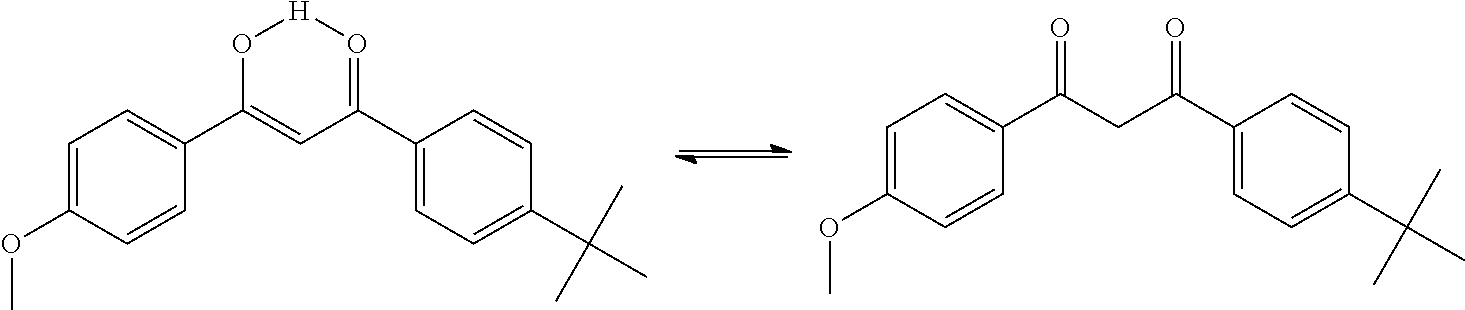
C1=C(OC)C=CC(C2=CC(C3=CC=C(C(C)(C)C)C=C3)=O[H]O2)=C1.C1=C(OC)C=CC(C(CC(=O)C2=CC=C(C(C)(C)C)C=C2)=O)=C1
